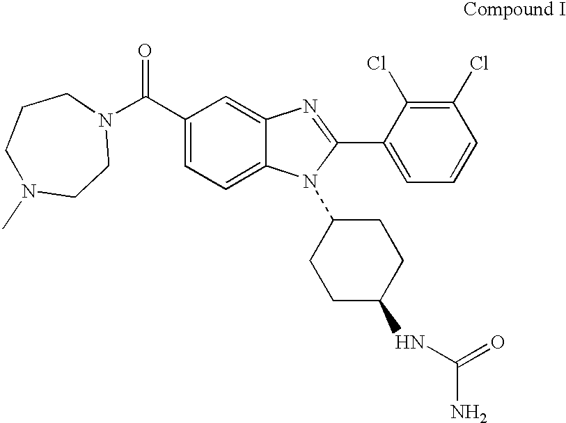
N1(C(C2=CC=C3C(=C2)N=C(C2=CC=CC(Cl)=C2Cl)N3C2CCC(NC(=O)N)CC2)=O)CCCN(C)CC1
